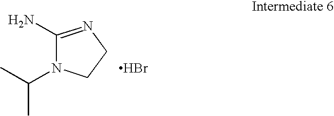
C1(N)=NCCN1C(C)C.Br
